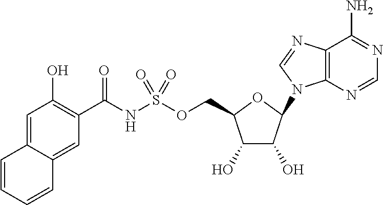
C12=C(N=CN=C1N)N(C1C(O)C(O)C(COS(NC(C3=C(O)C=C4C(=C3)C=CC=C4)=O)(=O)=O)O1)C=N2
